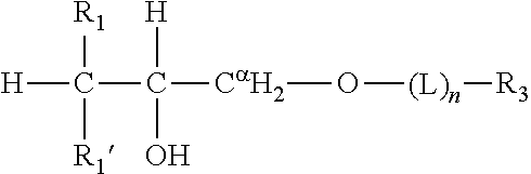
[(L)n]([R3])O[CaH2]C(C([H])([R1])[R1])([H])O
